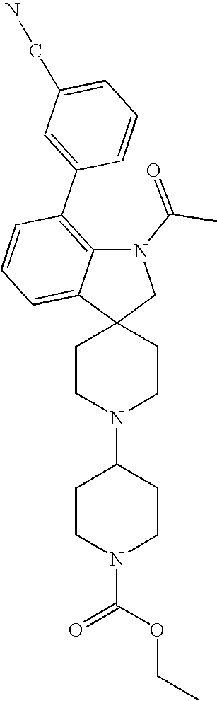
C1CN(C2CCN(C(OCC)=O)CC2)CCC12CN(C(=O)C)C1=C(C3=CC(CN)=CC=C3)C=CC=C21
